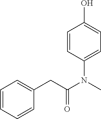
C1=C(N(C)C(=O)CC2=CC=CC=C2)C=CC(O)=C1
